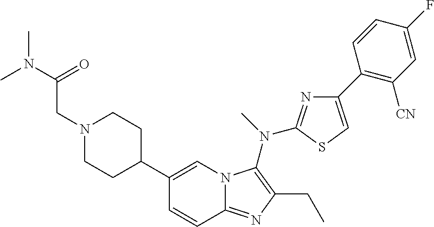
C1(C2CCN(CC(N(C)C)=O)CC2)=CN2C(=NC(CC)=C2N(C)C2=NC(C3=C([CN])C=C(F)C=C3)=CS2)C=C1
